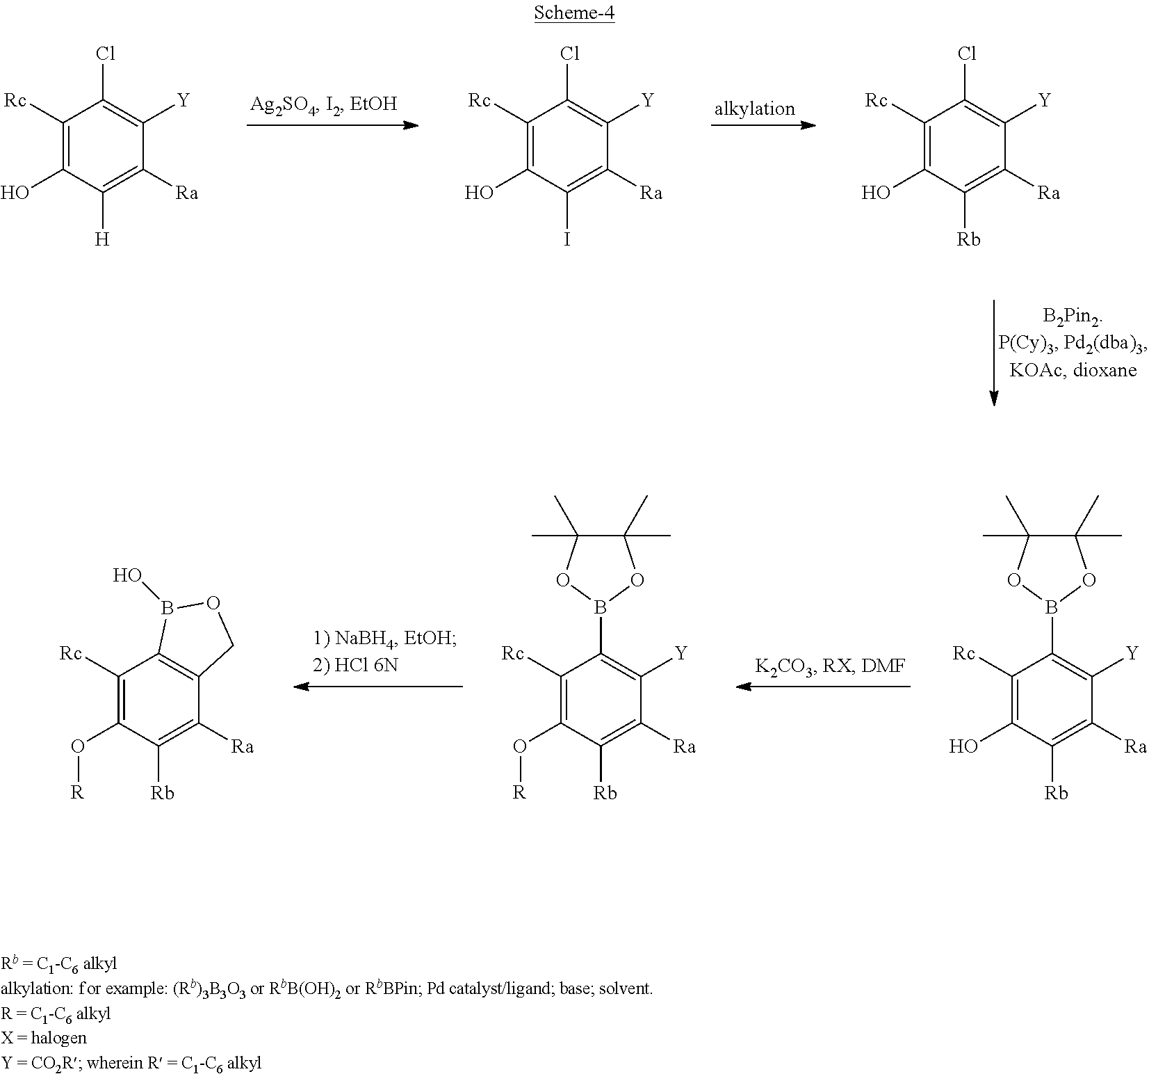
C1([Rc])=C(O)C([H])=C([Ra])C([Y])=C1Cl.C1([Rc])=C(O)C(I)=C([Ra])C([Y])=C1Cl.C1([Rc])=C(O)C([Rb])=C([Ra])C([Y])=C1Cl.C1([Rc])=C(O)C([Rb])=C([Ra])C([Y])=C1B1OC(C)(C)C(C)(C)O1.C1([Rc])=C(O[R])C([Rb])=C([Ra])C([Y])=C1B1OC(C)(C)C(C)(C)O1.C1([Rc])=C(O[R])C([Rb])=C([Ra])C2=C1B(O)OC2
